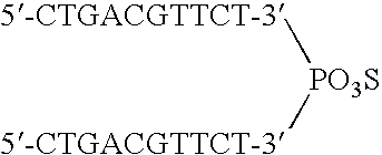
[PO3S]([5-CTGACGTTCT-3])[5-CTGACGTTCT-3]
